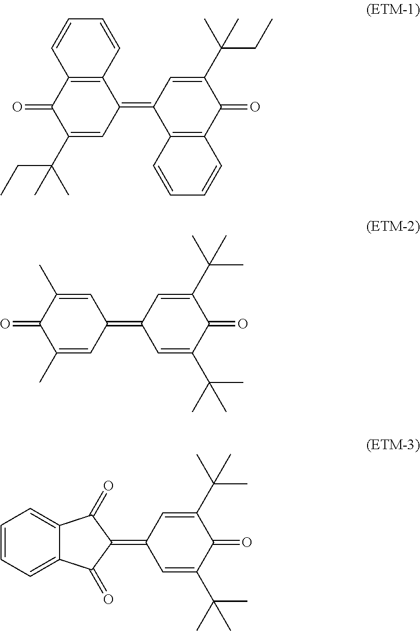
C1=CC=CC2=C1C(=C1C3=C(C(=O)C(C(C)(CC)C)=C1)C=CC=C3)C=C(C(C)(CC)C)C2=O.C1=CC=C2C(=C1)C(=O)C(=C1C=C(C(C)(C)C)C(=O)C(C(C)(C)C)=C1)C2=O.C1(=C2C=C(C)C(=O)C(C)=C2)C=C(C(C)(C)C)C(=O)C(C(C)(C)C)=C1
